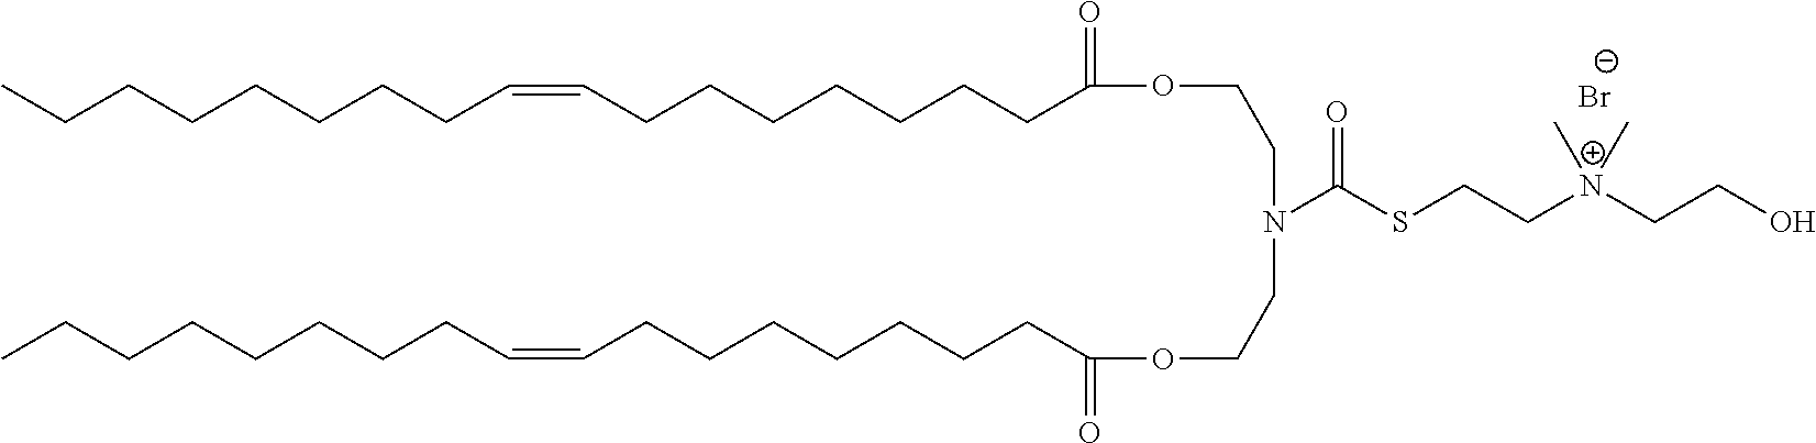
C(CCCCCCCC(OCCN(CCOC(=O)CCCCCCCC=CCCCCCCCC)C(SCC[N+](CCO)(C)C)=O)=O)=CCCCCCCCC.[Br-]
